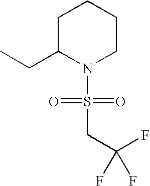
C1C(CC)N(S(=O)(=O)CC(F)(F)F)CCC1
